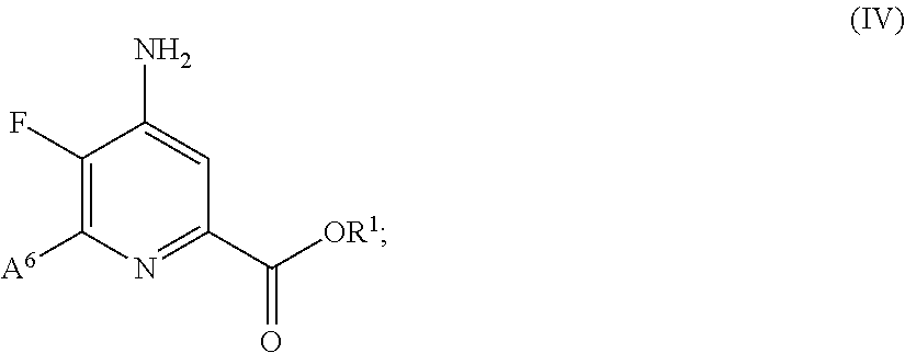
C1(F)=C([A6])N=C(C([OR1])=O)C=C1N
